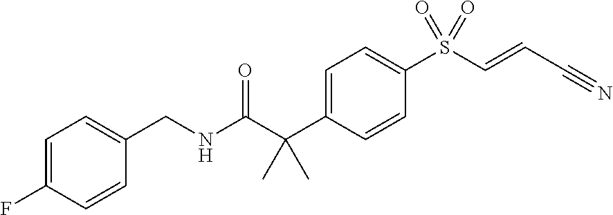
C1=C(C(C(NCC2=CC=C(F)C=C2)=O)(C)C)C=CC(S(C=CC#N)(=O)=O)=C1
